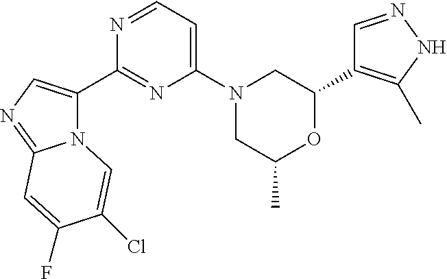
N12C(C3=NC(N4CC(C)OC(C5=C(C)NN=C5)C4)=CC=N3)=CN=C1C=C(F)C(Cl)=C2
